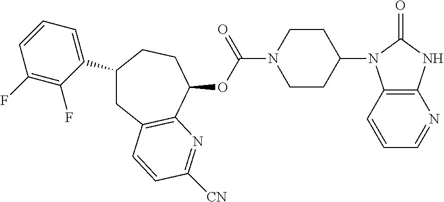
C1(C2=CC=CC(F)=C2F)CC2=C(C(OC(N3CCC(N4C5=C(N=CC=C5)NC4=O)CC3)=O)CC1)N=C([CN])C=C2
